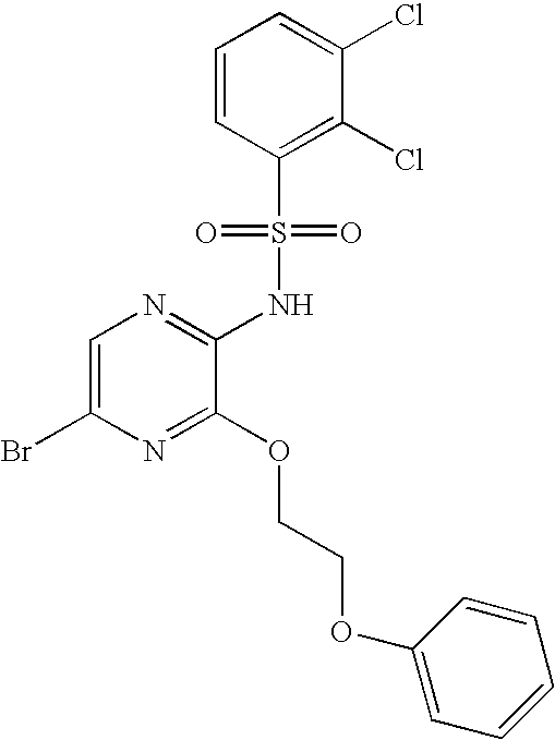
C1=C(Br)N=C(OCCOC2=CC=CC=C2)C(NS(C2=C(Cl)C(Cl)=CC=C2)(=O)=O)=N1
